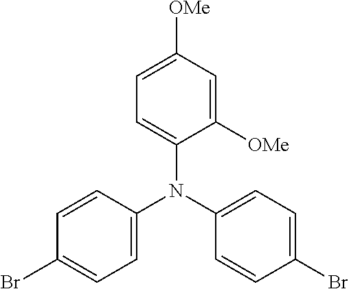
C1([OMe])=CC=C(N(C2=CC=C(Br)C=C2)C2=CC=C(Br)C=C2)C([OMe])=C1
